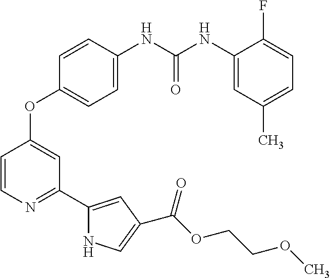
C1=C(NC(NC2=CC(C)=CC=C2F)=O)C=CC(OC2=CC(C3=CC(C(OCCOC)=O)=CN3)=NC=C2)=C1
